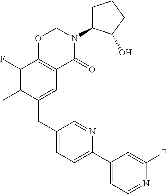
C1(CC2=CC3=C(C(F)=C2C)OCN(C2CCCC2O)C3=O)=CC=C(C2=CC=NC(F)=C2)N=C1
